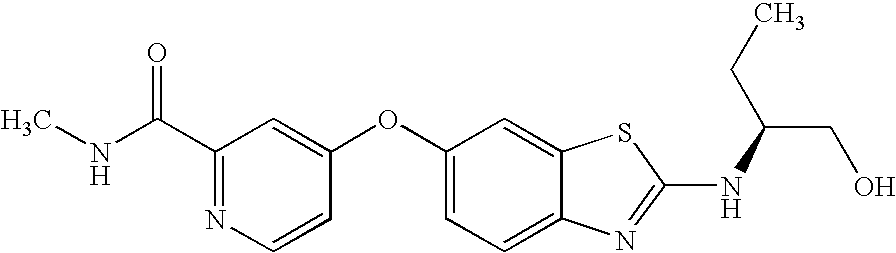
N1=C(C(=O)NC)C=C(OC2=CC=C3C(=C2)SC(NC(CO)CC)=N3)C=C1
